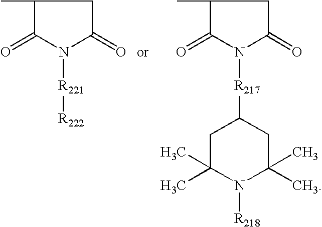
C1(C)C(=O)N([R221][R222])C(=O)C1.C1(C)C(=O)N([R217]C2CC(C)(C)N([R218])C(C)(C)C2)C(=O)C1
